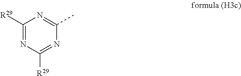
C1([R29])=NC([R29])=NC(C)=N1
